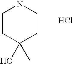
C1CC(O)(C)CCN1.Cl
